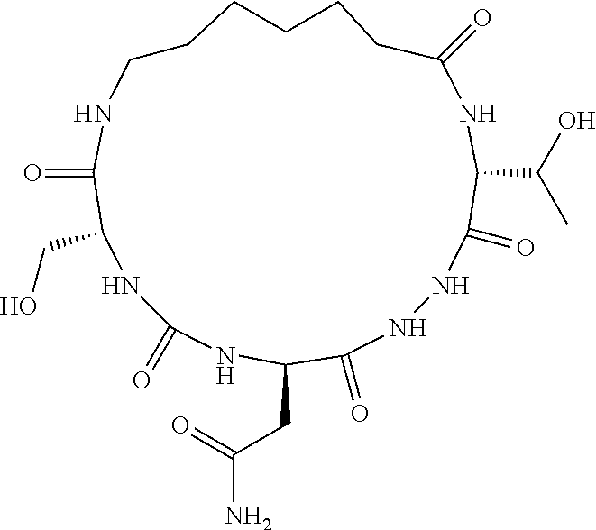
C1(=O)NNC(=O)C(CC(N)=O)NC(=O)NC(CO)C(=O)NCCCCCCC(=O)NC1C(O)C
